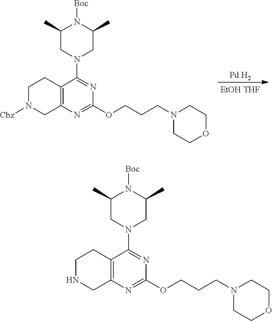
C1N([Cbz])CC2=C(C1)C(N1CC(C)N([Boc])C(C)C1)=NC(OCCCN1CCOCC1)=N2.[Pd H2].C1NCC2=C(C1)C(N1CC(C)N([Boc])C(C)C1)=NC(OCCCN1CCOCC1)=N2
